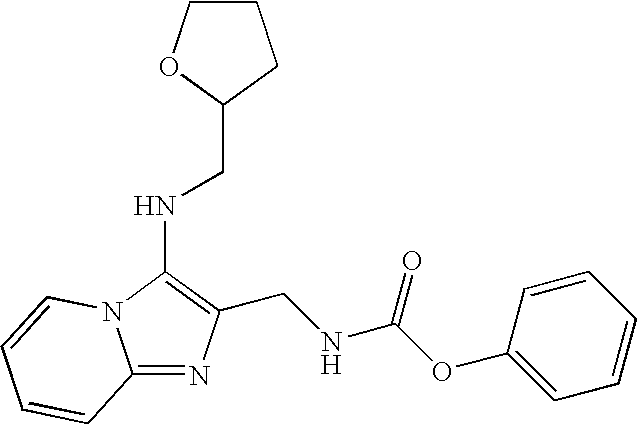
C1COC(CNC2=C(CNC(OC3=CC=CC=C3)=O)N=C3N2C=CC=C3)C1
